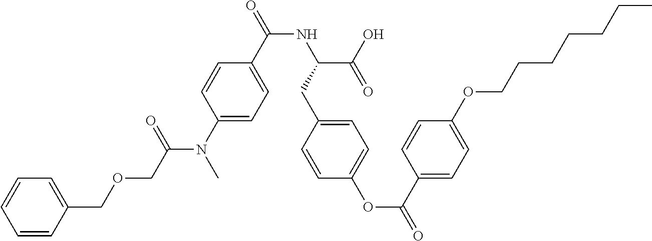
O(CC(N(C1=CC=C(C(=O)NC(C(O)=O)CC2=CC=C(OC(=O)C3=CC=C(OCCCCCCC)C=C3)C=C2)C=C1)C)=O)CC1=CC=CC=C1
